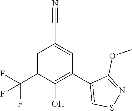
C1=C(C#N)C=C(C(F)(F)F)C(O)=C1C1=CSN=C1OC
